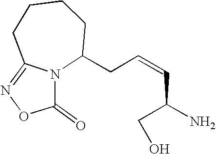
N12C(CC=CC(CO)N)CCCCC1=NOC2=O
